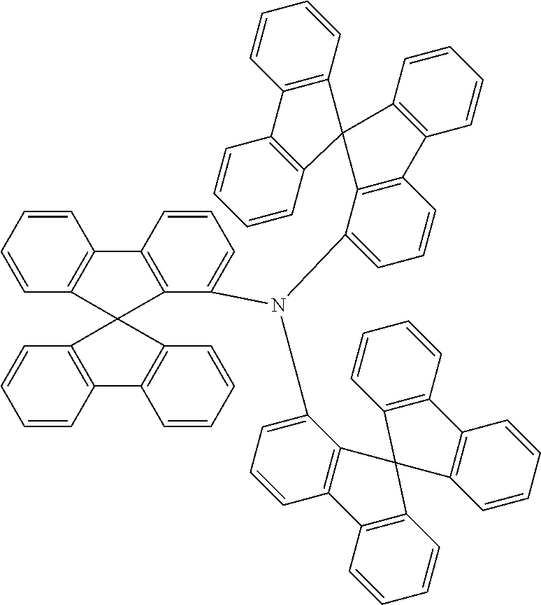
C1=CC2=C(C=C1)C1(C3=C2C=CC=C3)C2=C(C=CC=C2)C2=C1C(N(C1=CC=CC3=C1C1(C4=C3C=CC=C4)C3=C(C=CC=C3)C3=C1C=CC=C3)C1=CC=CC3=C1C1(C4=C3C=CC=C4)C3=C(C=CC=C3)C3=C1C=CC=C3)=CC=C2
